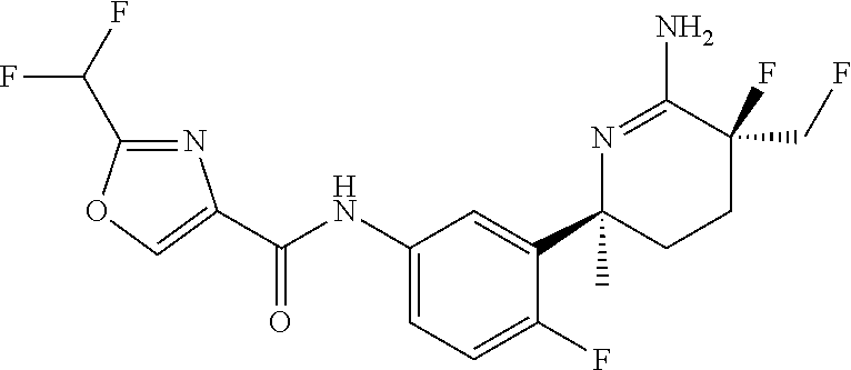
C(NC1=CC=C(F)C(C2(C)CCC(CF)(F)C(N)=N2)=C1)(=O)C1=COC(C(F)F)=N1
